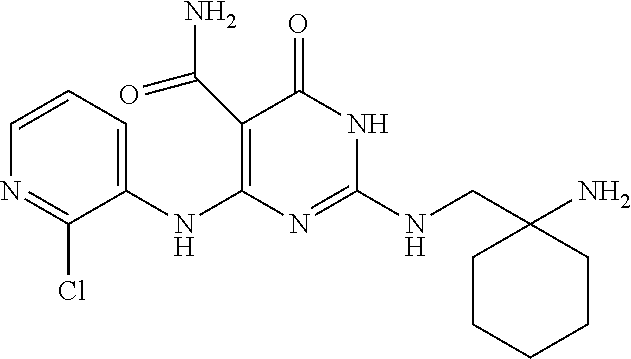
N1=C(Cl)C(NC2=C(C(N)=O)C(=O)NC(NCC3(N)CCCCC3)=N2)=CC=C1
